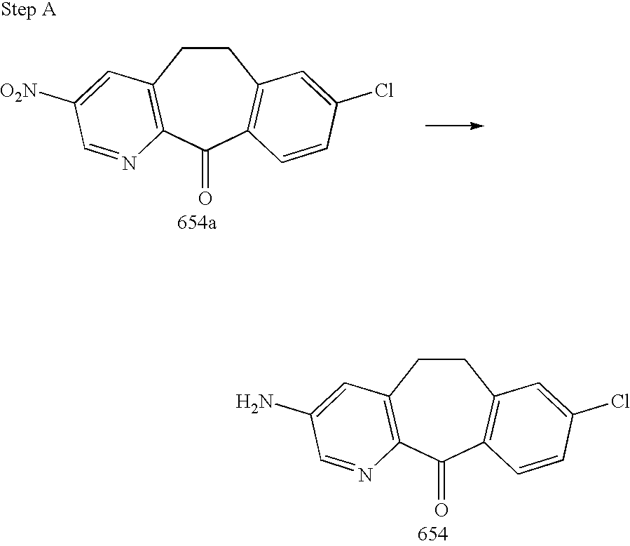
C1CC2=C(C(=O)C3=C1C=C(Cl)C=C3)N=CC(N)=C2.C1CC2=C(C(=O)C3=C1C=C(Cl)C=C3)N=CC([O2N])=C2
